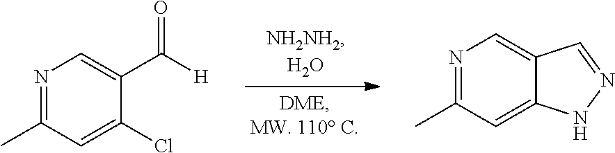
N1=C(C)C=C(Cl)C(C([H])=O)=C1.N1=C(C)C=C2C(=C1)C=NN2
